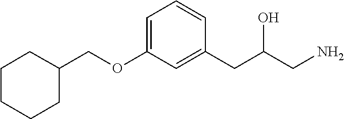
C1(OCC2CCCCC2)=CC=CC(CC(CN)O)=C1
